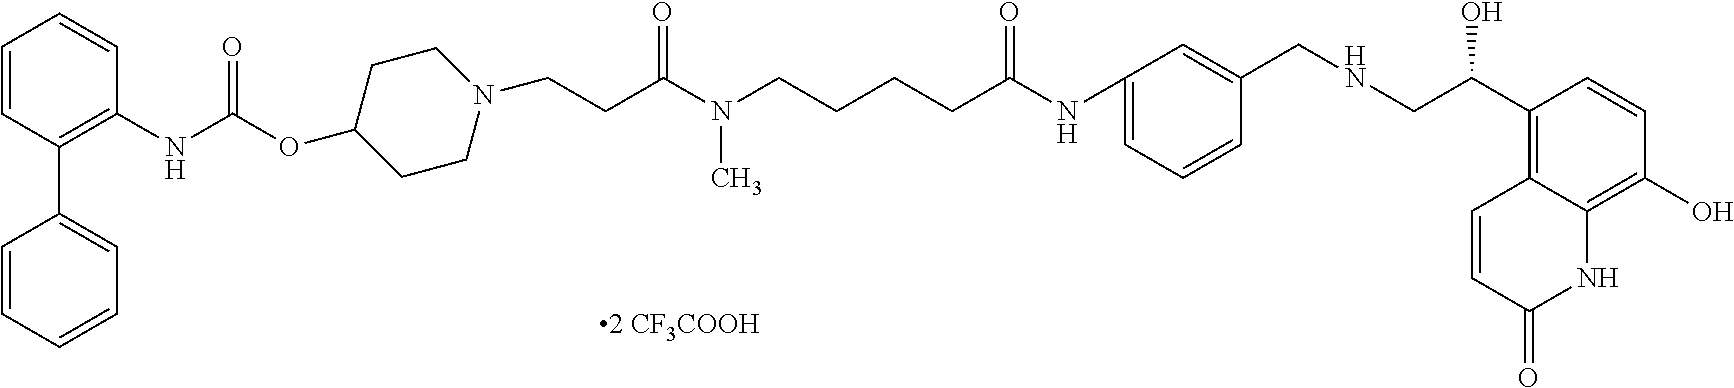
C(C(N(CCCCC(NC1=CC=CC(CNCC(C2=C3C=CC(=O)NC3=C(O)C=C2)O)=C1)=O)C)=O)CN1CCC(OC(NC2=C(C3=CC=CC=C3)C=CC=C2)=O)CC1
